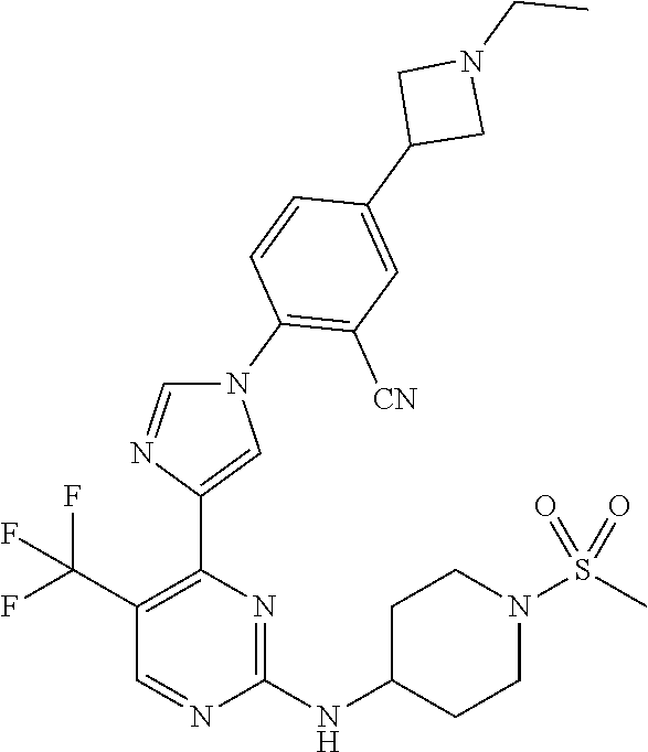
C1C(NC2=NC(C3=CN(C4=C([CN])C=C(C5CN(CC)C5)C=C4)C=N3)=C(C(F)(F)F)C=N2)CCN(S(=O)(=O)C)C1
